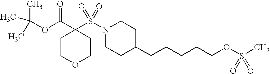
C1COCCC1(C(OC(C)(C)C)=O)S(N1CCC(CCCCCOS(C)(=O)=O)CC1)(=O)=O
